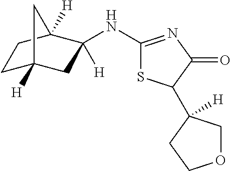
C1(NC2([H])CC3([H])CCC2([H])C3)=NC(=O)C(C2([H])COCC2)S1
